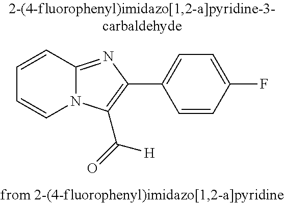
C1=CC2=NC(C3=CC=C(F)C=C3)=C(C(=O)[H])N2C=C1
